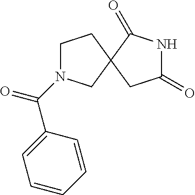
C1N(C(=O)C2=CC=CC=C2)CC2(C1)CC(=O)NC2=O
